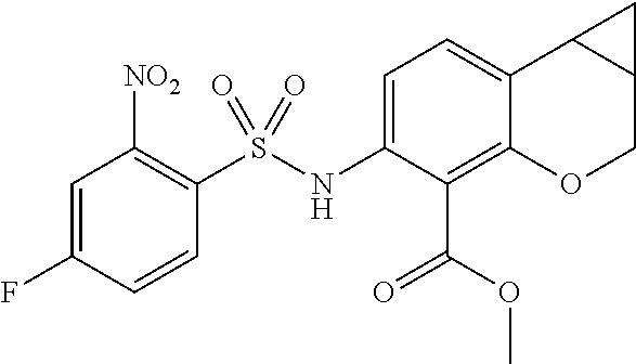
C1=C(F)C=CC(S(NC2=CC=C3C(=C2C(=O)OC)OCC2C3C2)(=O)=O)=C1[NO2]
